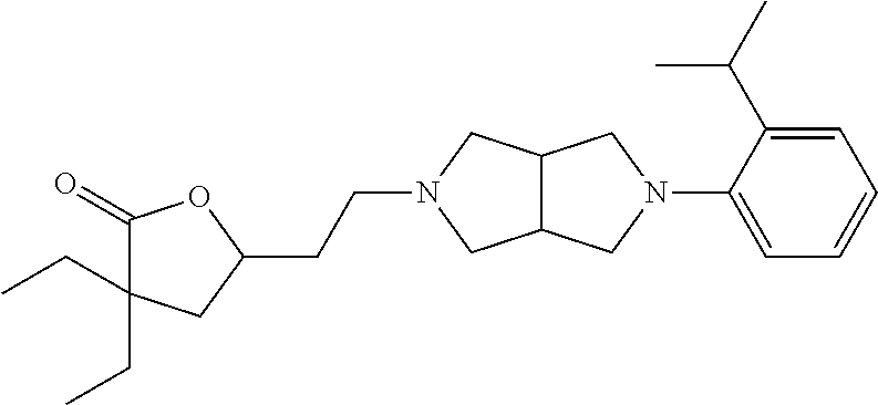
C12C(CN(C3=CC=CC=C3C(C)C)C1)CN(CCC1OC(=O)C(CC)(CC)C1)C2
